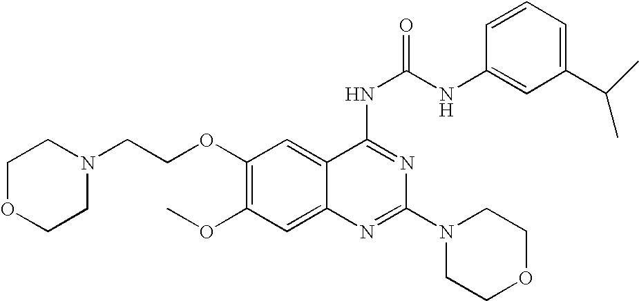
C1(OCCN2CCOCC2)=C(OC)C=C2C(=C1)C(NC(=O)NC1=CC(C(C)C)=CC=C1)=NC(N1CCOCC1)=N2
